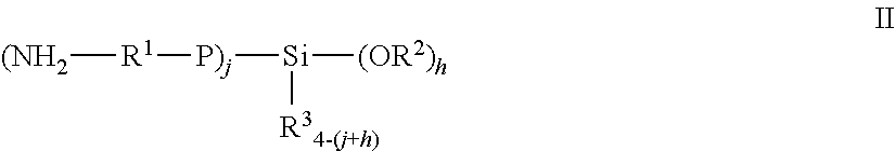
[(NH2][R1][P)j][Si]([(OR2)h])[R34-(j+h)]
